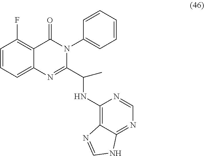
C1=CC=C2C(=C1F)C(=O)N(C1=CC=CC=C1)C(C(C)NC1=C3C(=NC=N1)NC=N3)=N2
